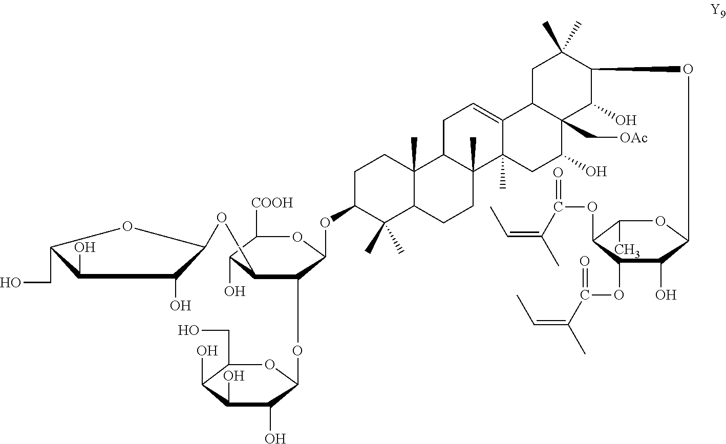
C1(O)C(CO)OC(OCC2C(O)C([COOH])OC(OC3C(C)(C)C4C(C)(CC3)C3C(C)(CC4)C4(C)C(=CC3)C3C(C[OAc])(C(O)C4)C(O)C(OC4C(O)C(OC(=O)C(C)=CC)C(OC(=O)C(C)=CC)C(C)O4)C(C)(C)C3)C2OC2C(O)C(O)C(O)C(CO)O2)C1O
